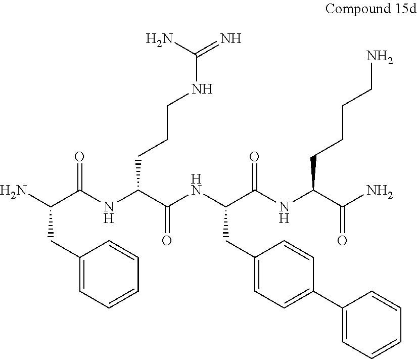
C1(CC(N)C(NC(C(NC(C(NC(C(N)=O)CCCCN)=O)CC2=CC=C(C3=CC=CC=C3)C=C2)=O)CCCNC(=N)N)=O)=CC=CC=C1
